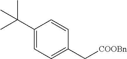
C1(C(C)(C)C)=CC=C(C[COOBn])C=C1
